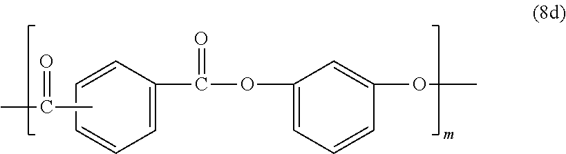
C1(C(OC2=CC=CC(OC)=C2)=O)=CC=CC=C1.CC(C)=O
